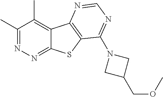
C1(C)=NN=C2C(=C1C)C1=C(S2)C(N2CC(COC)C2)=NC=N1
